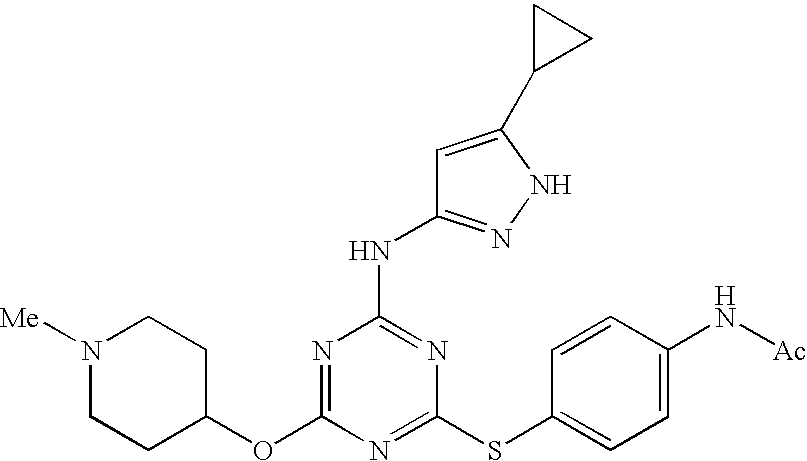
C1(OC2=NC(NC3=NNC(C4CC4)=C3)=NC(SC3=CC=C(N[Ac])C=C3)=N2)CCN([Me])CC1
